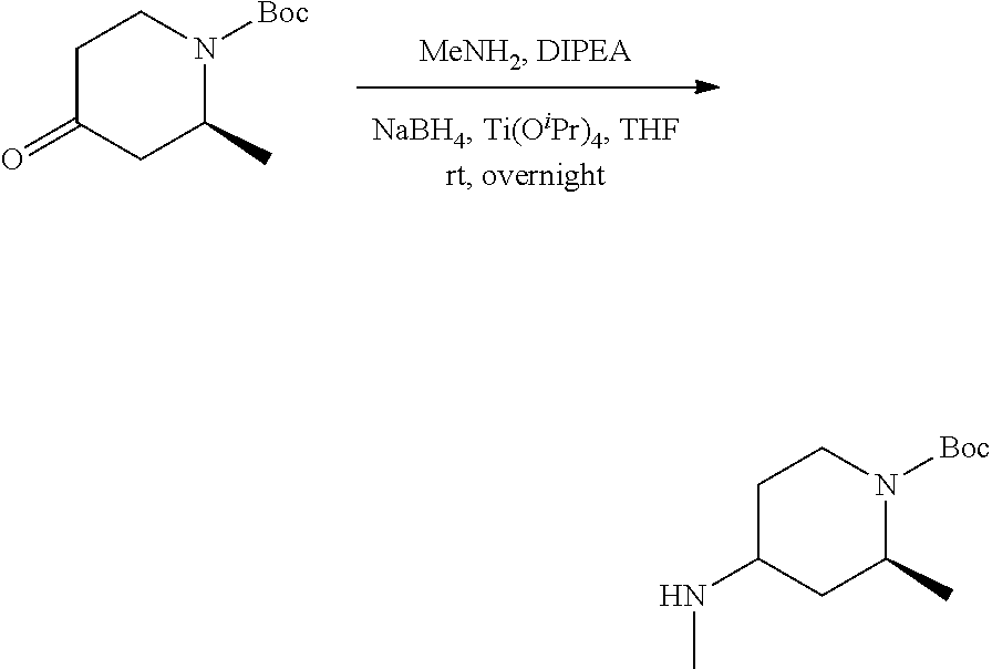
C1C(=O)CC(C)N([Boc])C1.C1C(NC)CC(C)N([Boc])C1
